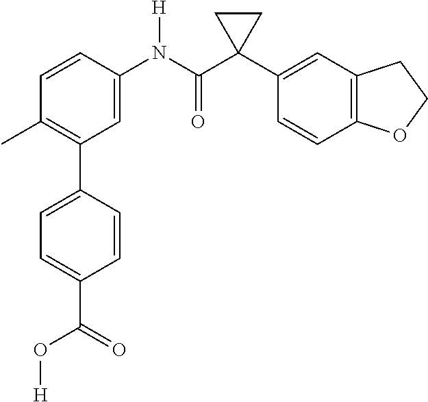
C1=C(N(C(C2(C3=CC4=C(C=C3)OCC4)CC2)=O)[H])C=CC(C)=C1C1=CC=C(C(O[H])=O)C=C1
